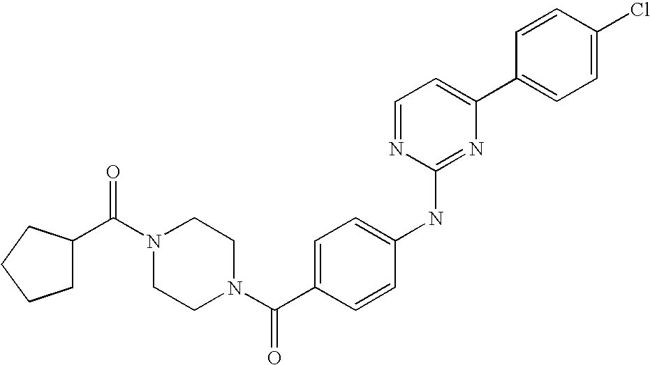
C(N1CCN(C(C2=CC=C(NC3=NC(C4=CC=C(Cl)C=C4)=CC=N3)C=C2)=O)CC1)(=O)C1CCCC1
